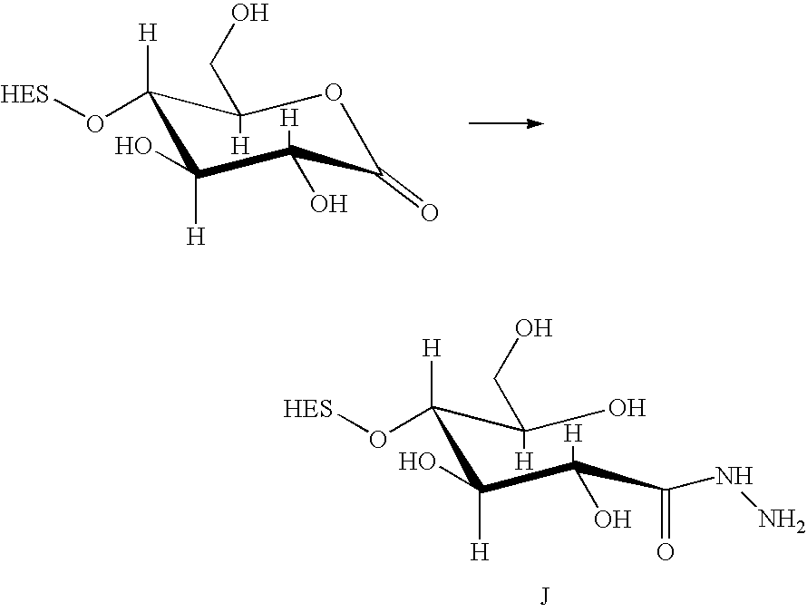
C1(O[HES])([H])C(O)([H])C(O)([H])C(=O)OC1([H])CO.C(C(C(C(NN)=O)(O)[H])(O)[H])(C(O)(CO)[H])(O[HES])[H].[J]
